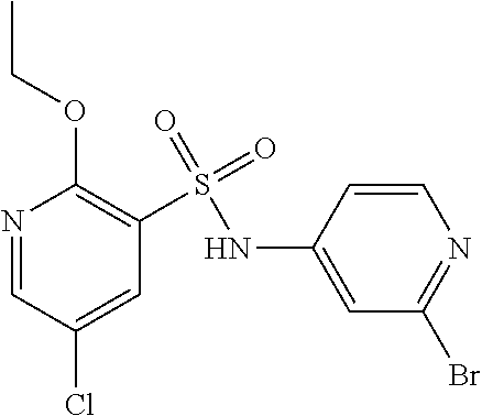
N1=CC(Cl)=CC(S(=O)(=O)NC2=CC(Br)=NC=C2)=C1OCC
